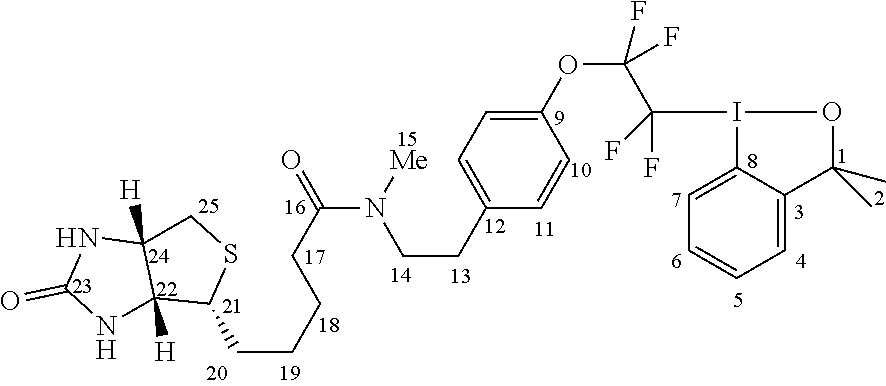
C(CC1=CC=C(OC(C(I2C3=CC=CC=C3C(C)(C)O2)(F)F)(F)F)C=C1)N(C(CCCCC1SCC2([H])C1([H])NC(=O)N2)=O)[Me]
